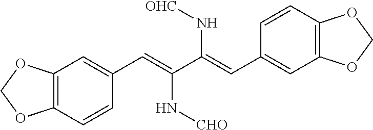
C12=C(C=CC(C=C(C(=CC3=CC4=C(C=C3)OCO4)N[OHC])N[CHO])=C1)OCO2
